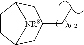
C1(CC)CC2CCC(C1)[NR8]2
